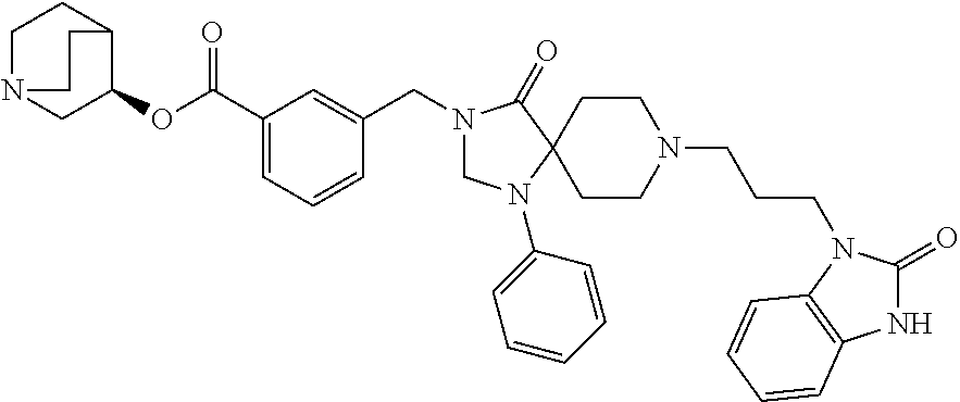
C1N(C2=CC=CC=C2)C2(C(=O)N1CC1=CC(C(OC3C4CCN(C3)CC4)=O)=CC=C1)CCN(CCCN1C(=O)NC3=C1C=CC=C3)CC2
